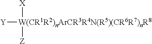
[Y][W(CR1R2)nArCR3R4N(R5)(CR6R7)nR8]([X])[Z]
